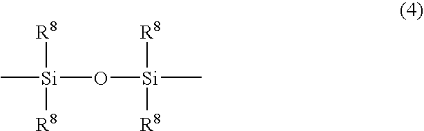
[Si](O[Si]([R8])([R8])C)(C)([R8])[R8]
